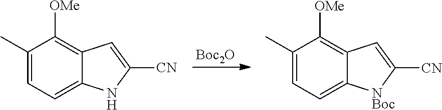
[Boc2O].C1(C)=CC=C2C(=C1[OMe])C=C([CN])N2.C1(C)=CC=C2C(=C1[OMe])C=C([CN])[NBoc]2
